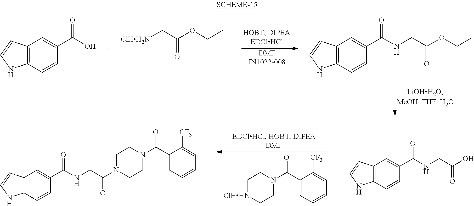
[DMFIN1022-008].[ClHH2N]CC(OCC)=O.N(CC(OCC)=O)C(=O)C1=CC2=C(C=C1)NC=C2.C1(C(O)=O)=CC2=C(C=C1)NC=C2.C1[ClHHN]CCN(C(C2=CC=CC=C2[CF3])=O)C1.N(CC(O)=O)C(=O)C1=CC2=C(C=C1)NC=C2.N(CC(N1CCN(C(C2=CC=CC=C2[CF3])=O)CC1)=O)C(=O)C1=CC2=C(C=C1)NC=C2
